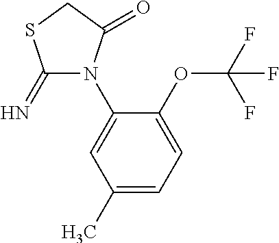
C1(=N)N(C2=CC(C)=CC=C2OC(F)(F)F)C(=O)CS1
